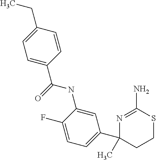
N(C1=CC(C2(C)CCSC(N)=N2)=CC=C1F)C(=O)C1=CC=C(CC)C=C1
